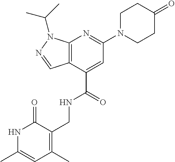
C12=C(C(C(=O)NCC3=C(C)C=C(C)NC3=O)=CC(N3CCC(=O)CC3)=N1)C=NN2C(C)C
